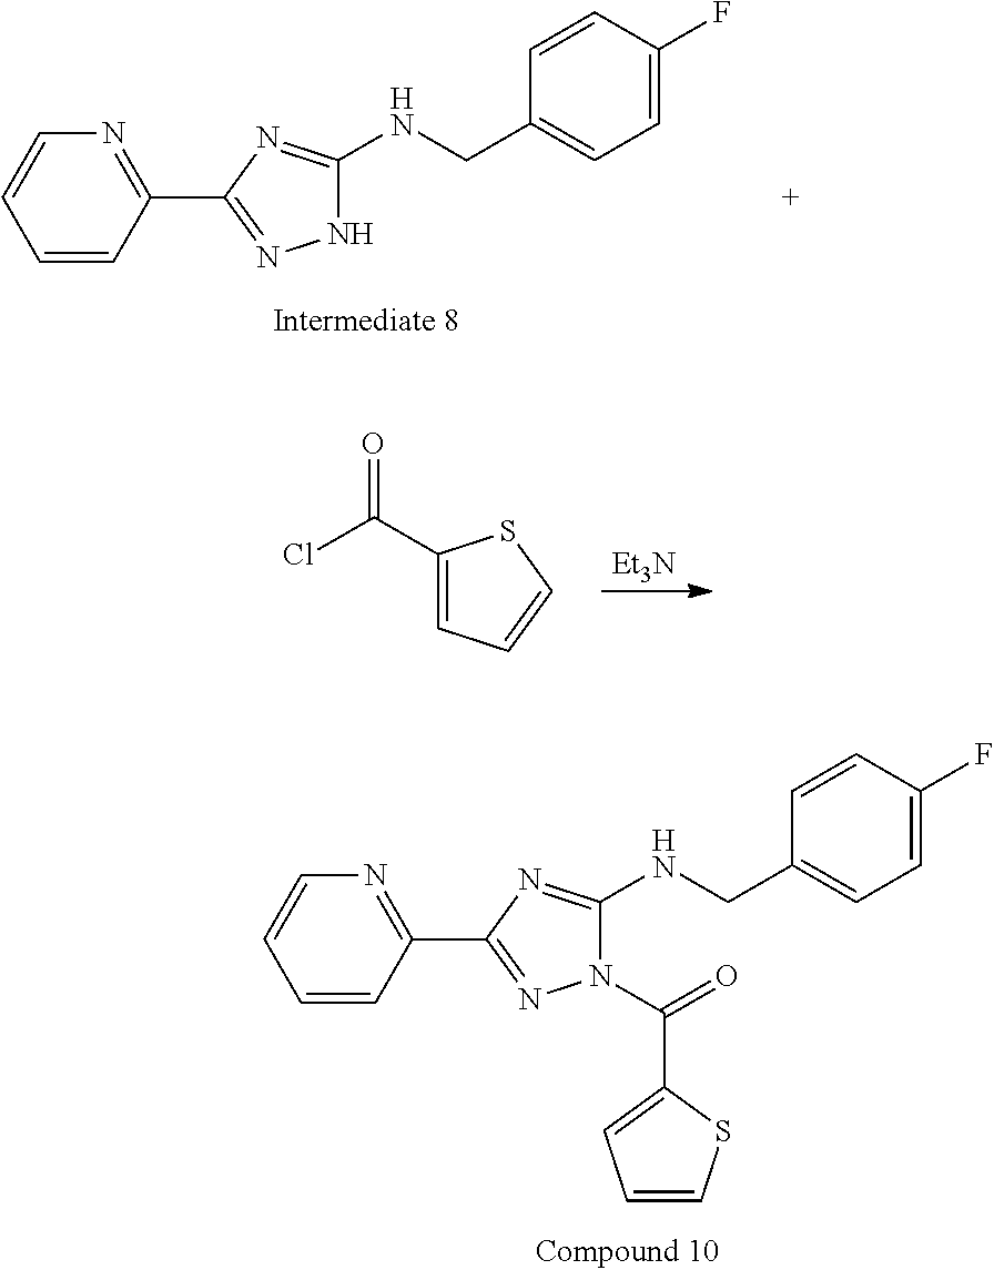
[Et3N].ClC(C1=CC=CS1)=O.C1=CC(C2=NNC(NCC3=CC=C(F)C=C3)=N2)=NC=C1.C1=CC(C2=NN(C(=O)C3=CC=CS3)C(NCC3=CC=C(F)C=C3)=N2)=NC=C1
